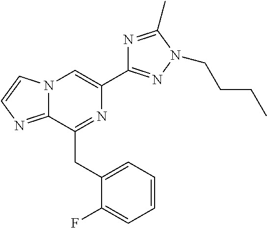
N12C(=NC=C1)C(CC1=CC=CC=C1F)=NC(C1=NN(CCCC)C(C)=N1)=C2
